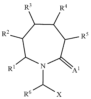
N1(C([X])[R6])C(=[A1])C([R5])C([R4])C([R3])C([R2])C1[R1]
